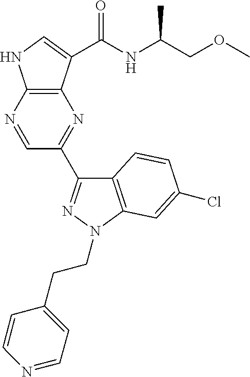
N1=CC(C2=NN(CCC3=CC=NC=C3)C3=C2C=CC(Cl)=C3)=NC2=C1NC=C2C(NC(COC)C)=O
